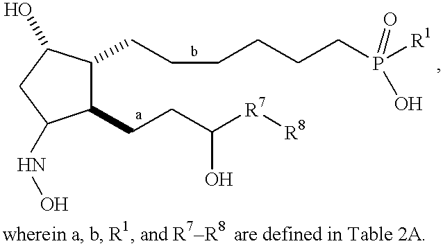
C1(CCC([R7][R8])O)C(CCCCCCP([R1])(=O)O)C(O)CC1NO
